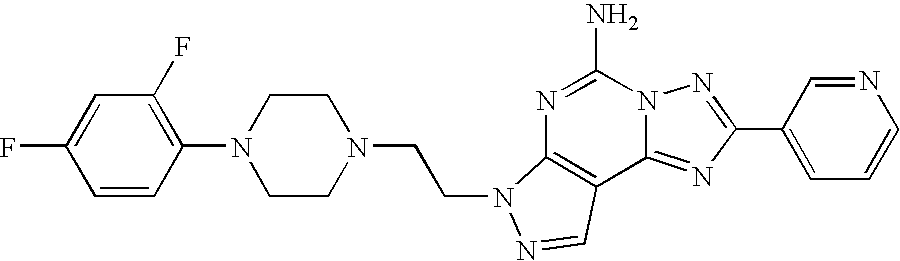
N1=C(N)N2C(=NC(C3=CC=CN=C3)=N2)C2=C1N(CCN1CCN(C3=C(F)C=C(F)C=C3)CC1)N=C2
